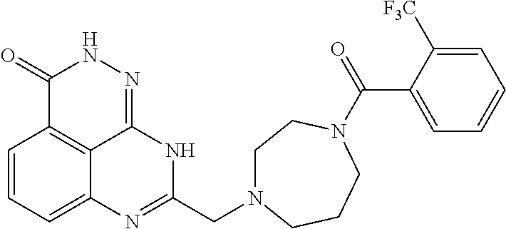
C1=CC=C2C3=C1C(=O)NN=C3NC(CN1CCN(C(C3=CC=CC=C3[F3C])=O)CCC1)=N2
